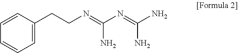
C1=C(CCN=C(N=C(N)N)N)C=CC=C1
